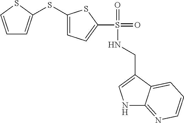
N1C2=NC=CC=C2C(CNS(=O)(=O)C2=CC=C(SC3=CC=CS3)S2)=C1
